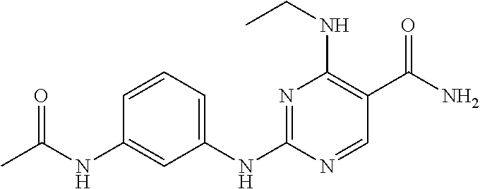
C1(NC2=NC(NCC)=C(C(N)=O)C=N2)=CC=CC(NC(C)=O)=C1
